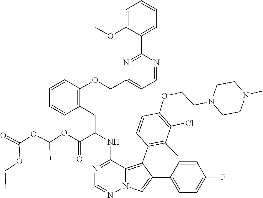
C1=NN2C=C(C3=CC=C(F)C=C3)C(C3=C(C)C(Cl)=C(OCCN4CCN(C)CC4)C=C3)=C2C(NC(CC2=C(OCC3=CC=NC(C4=CC=CC=C4OC)=N3)C=CC=C2)C(OC(OC(OCC)=O)C)=O)=N1
